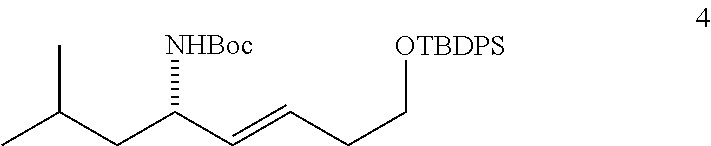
C(CC=CC(CC(C)C)[NHBoc])[OTBDPS]
